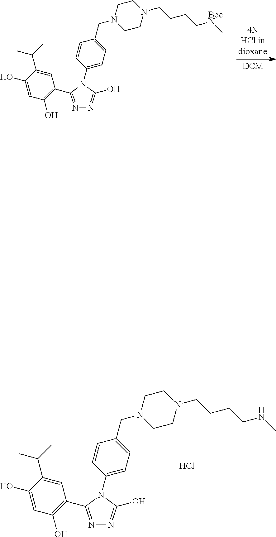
N1=C(C2=C(O)C=C(O)C(C(C)C)=C2)N(C2=CC=C(CN3CCN(CCCCNC)CC3)C=C2)C(O)=N1.Cl.N1=C(C2=C(O)C=C(O)C(C(C)C)=C2)N(C2=CC=C(CN3CCN(CCCC[BocN]C)CC3)C=C2)C(O)=N1
